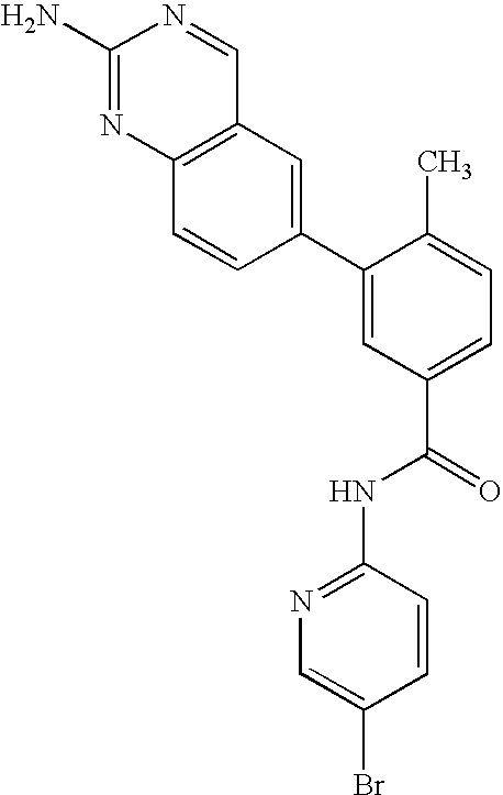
C12=C(N=C(N)N=C1)C=CC(C1=CC(C(=O)NC3=NC=C(Br)C=C3)=CC=C1C)=C2
